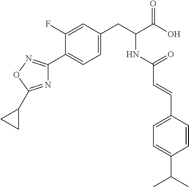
N1=C(C2CC2)ON=C1C1=CC=C(CC(C(O)=O)NC(C=CC2=CC=C(C(C)C)C=C2)=O)C=C1F
